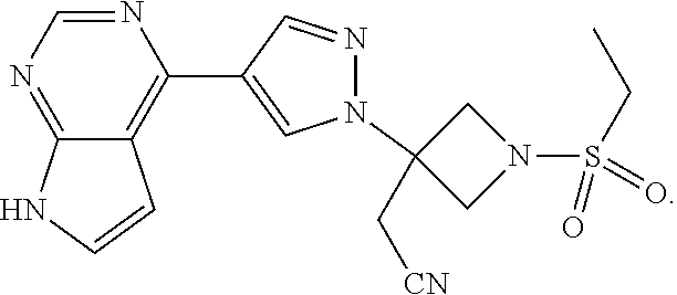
N1=CN=C2C(=C1C1=CN(C3(C[CN])CN(S(CC)(=O)=O)C3)N=C1)C=CN2
